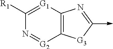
C1([R1])=[G1]C2=C([G2]=N1)[G3]C(->C)=N2
